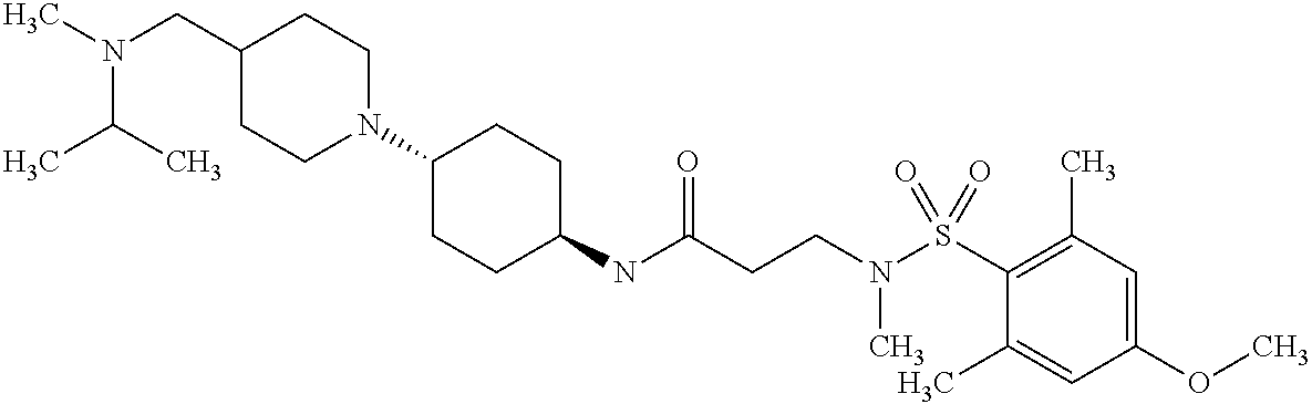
C1(NC(CCN(S(C2=C(C)C=C(OC)C=C2C)(=O)=O)C)=O)CCC(N2CCC(CN(C)C(C)C)CC2)CC1
